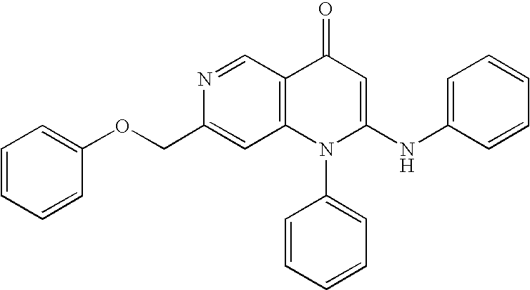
C(OC1=CC=CC=C1)C1=CC2=C(C=N1)C(=O)C=C(NC1=CC=CC=C1)N2C1=CC=CC=C1
